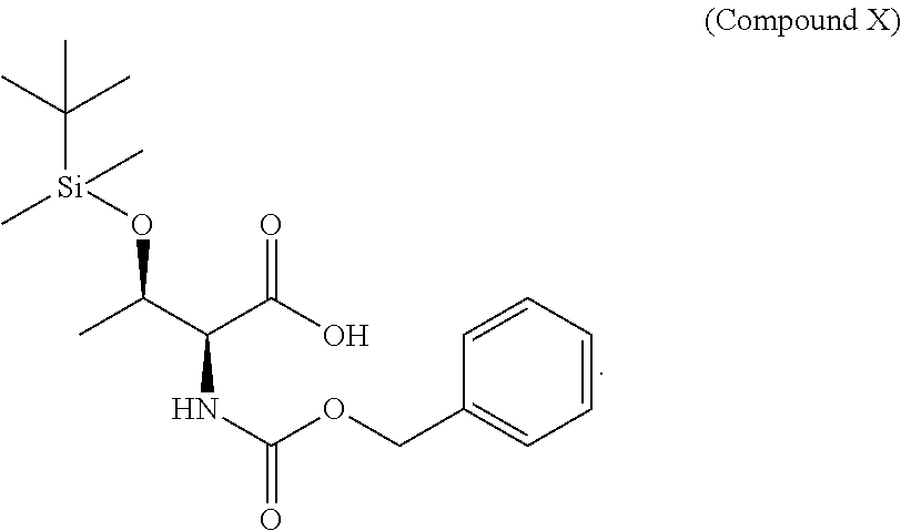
C[Si](OC(C(C(O)=O)NC(=O)OCC1=CC=CC=C1)C)(C(C)(C)C)C
